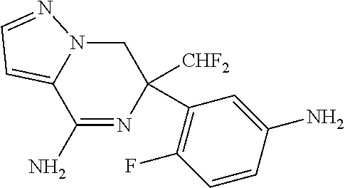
C1(C2=C(F)C=CC(N)=C2)([CHF2])CN2C(=CC=N2)C(N)=N1
